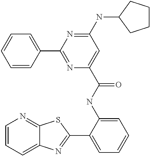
C1=CC=C2C(=N1)SC(C1=CC=CC=C1NC(=O)C1=CC(NC3CCCC3)=NC(C3=CC=CC=C3)=N1)=N2
